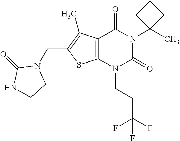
C12=C(N(CCC(F)(F)F)C(=O)N(C3(C)CCC3)C1=O)SC(CN1C(=O)NCC1)=C2C
